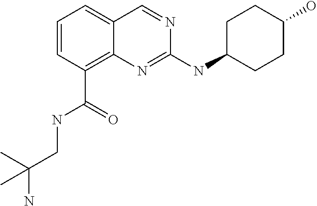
C1=CC=C2C(=C1C(=O)NCC(N)(C)C)N=C(NC1CCC(O)CC1)N=C2
